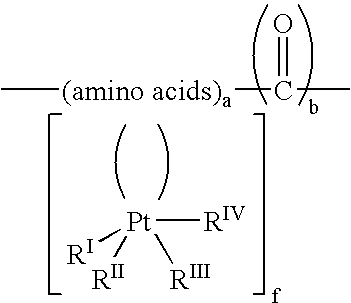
C[(amino acids)a]C(=O)C.[Pt]([RIV])([RIII])([RI])[RII]
